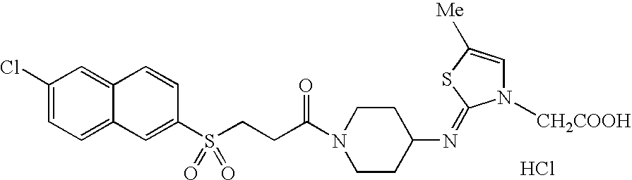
Cl.C1(Cl)=CC=C2C(=C1)C=CC(S(CCC(N1CCC(N=C3N([CH2COOH])C=C([Me])S3)CC1)=O)(=O)=O)=C2
